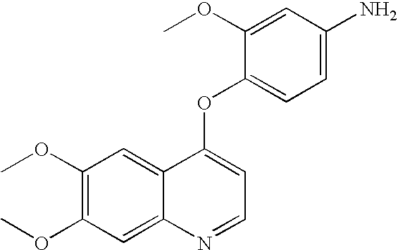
C1=C(OC)C(OC2=CC=NC3=CC(OC)=C(OC)C=C23)=CC=C1N
